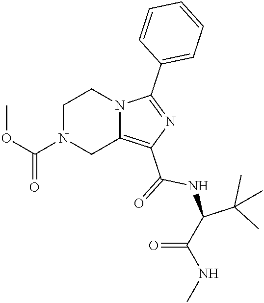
O(C(N1CC2=C(C(=O)NC(C(NC)=O)C(C)(C)C)N=C(C3=CC=CC=C3)N2CC1)=O)C
